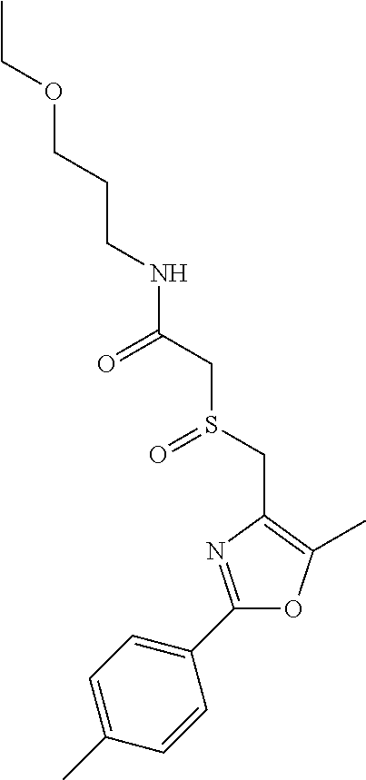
C(NC(CS(CC1=C(C)OC(C2=CC=C(C)C=C2)=N1)=O)=O)CCOCC
